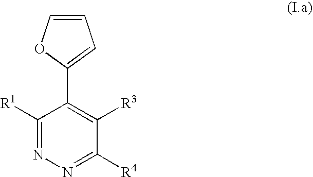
C1([R1])=NN=C([R4])C([R3])=C1C1=CC=CO1
